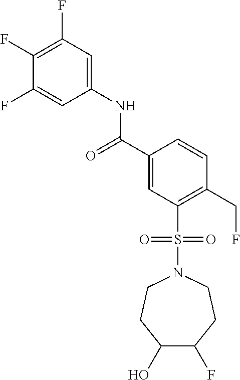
C1(F)=C(F)C=C(NC(C2=CC(S(N3CCC(O)C(F)CC3)(=O)=O)=C(CF)C=C2)=O)C=C1F
